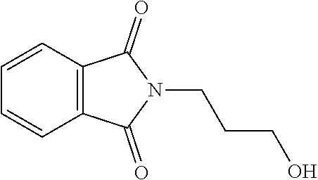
C12=C(C=CC=C1)C(=O)N(CCCO)C2=O
